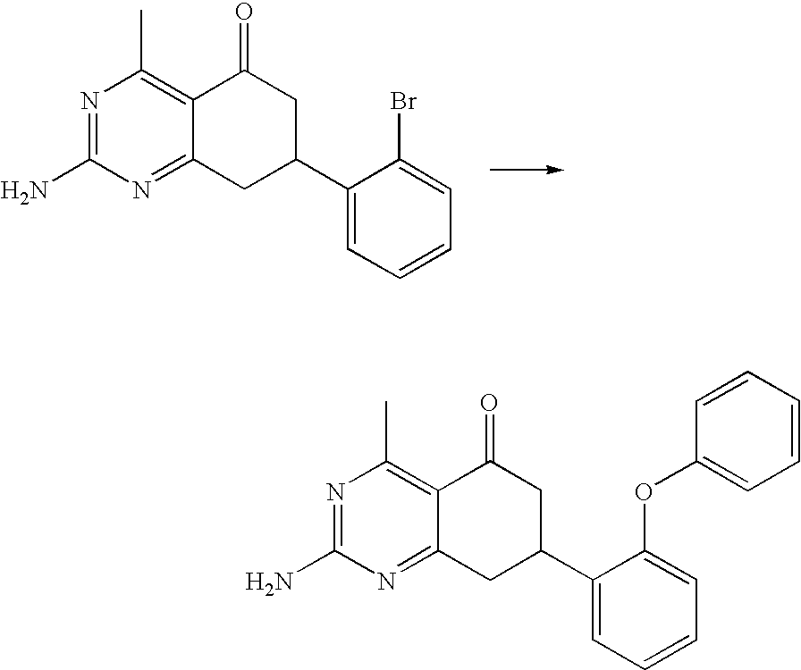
C1(C2CC3=NC(N)=NC(C)=C3C(=O)C2)=CC=CC=C1Br.C1(C2CC3=NC(N)=NC(C)=C3C(=O)C2)=CC=CC=C1OC1=CC=CC=C1
